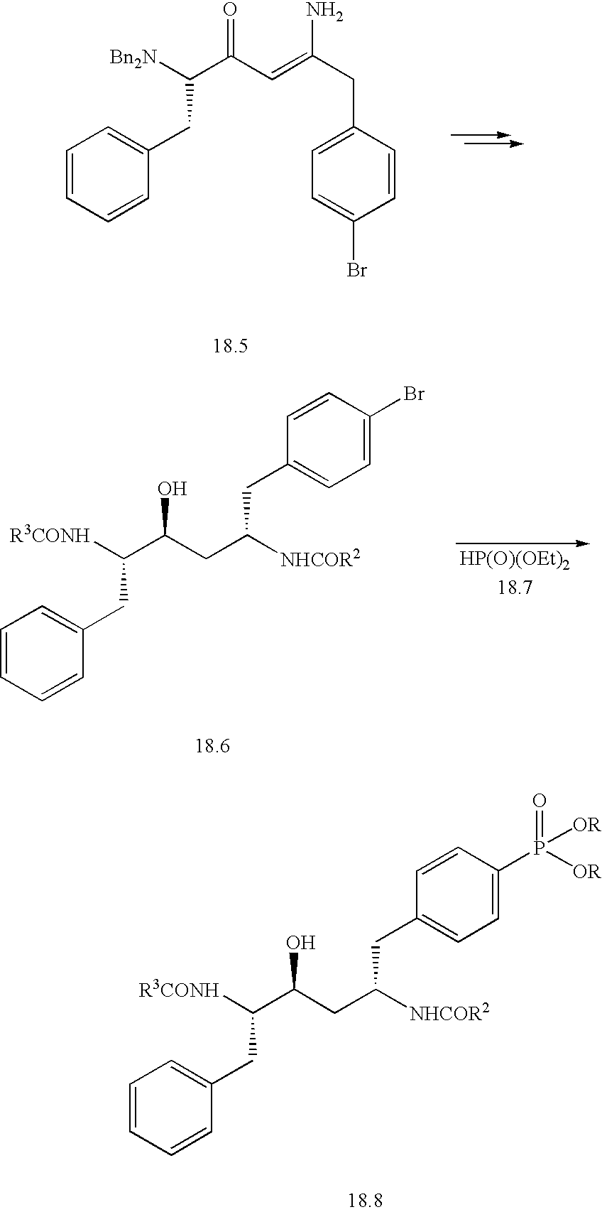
C1=CC=CC(CC(C(C=C(CC2=CC=C(Br)C=C2)N)=O)[Bn2N])=C1.[HP(O)(OEt)2].C1=CC=CC(CC(C(CC([NHCOR2])CC2=CC=C(Br)C=C2)O)[R3CONH])=C1.C1=CC=CC(CC(C(CC([NHCOR2])CC2=CC=C(P([OR])(=O)[OR])C=C2)O)[R3CONH])=C1
